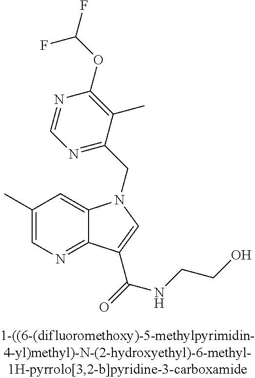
C1(C)=CN=C2C(=C1)N(CC1=NC=NC(OC(F)F)=C1C)C=C2C(NCCO)=O
